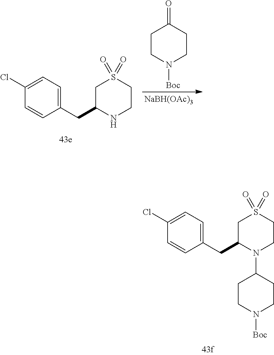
C1(CC2N(C3CCN([Boc])CC3)CCS(=O)(=O)C2)=CC=C(Cl)C=C1.C1(CC2NCCS(=O)(=O)C2)=CC=C(Cl)C=C1.[NaBH(OAc)3].C1CN([Boc])CCC1=O
